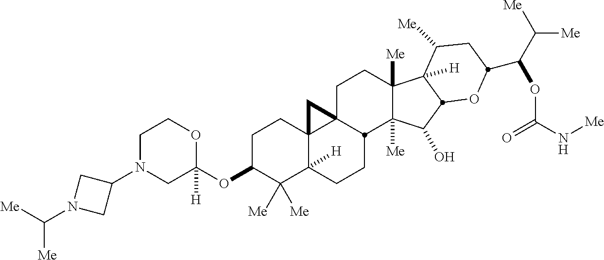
C1N(C2CN(C([Me])[Me])C2)CC(OC2C([Me])([Me])C3([H])C4(CC2)C2(CCC5([Me])C([Me])(C(O)C6C5([H])C([Me])CC(C(C([Me])[Me])OC(N[Me])=O)O6)C2CC3)C4)([H])OC1
